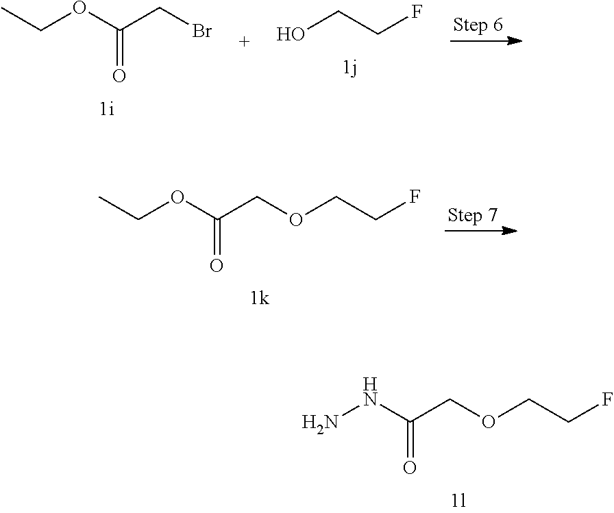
NNC(COCCF)=O.CCOC(CBr)=O.OCCF.CCOC(COCCF)=O
